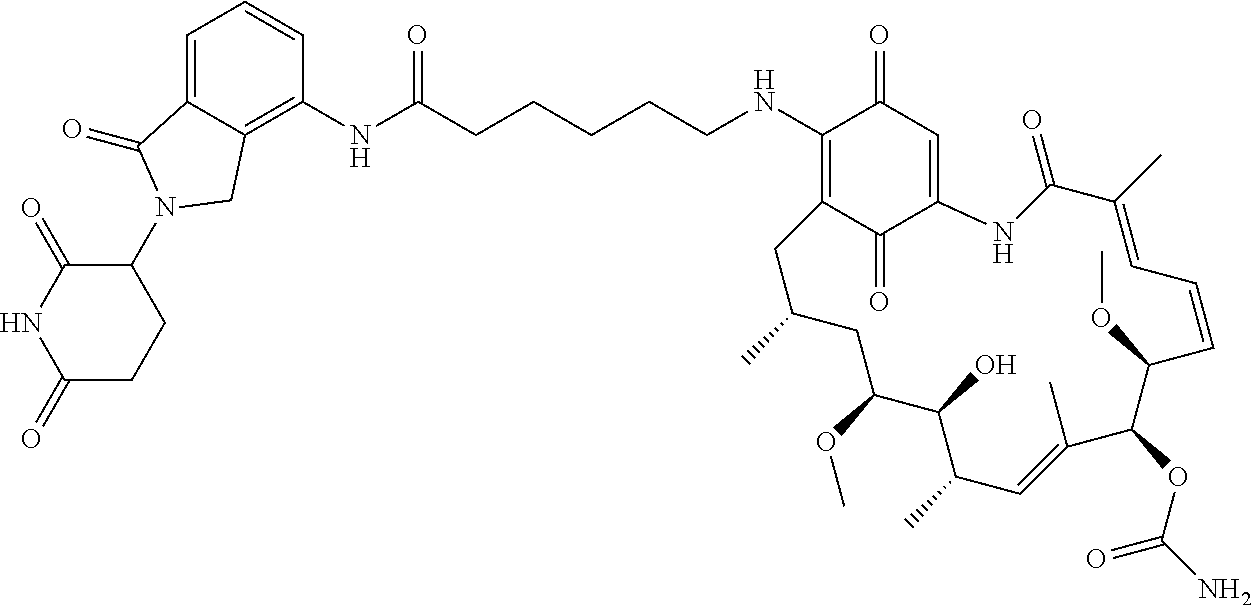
N1C(=O)CCC(N2C(=O)C3=CC=CC(NC(CCCCCNC4=C5C(=O)C(=CC4=O)NC(=O)C(C)=CC=CC(OC)C(OC(N)=O)C(C)=CC(C)C(O)C(OC)CC(C)C5)=O)=C3C2)C1=O
